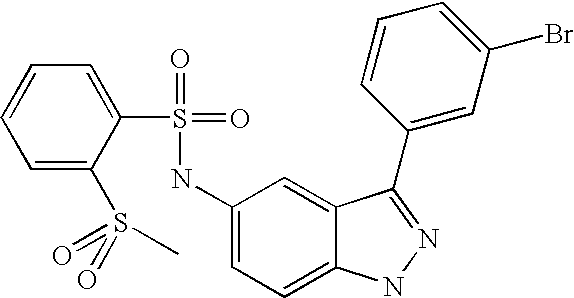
C1=CC=C(S(=O)(=O)C)C(S(=O)(=O)NC2=CC=C3C(=C2)C(C2=CC(Br)=CC=C2)=NN3)=C1
